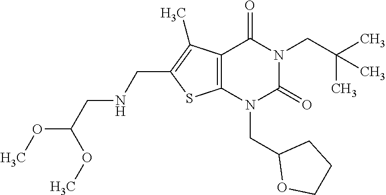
C12=C(N(CC3OCCC3)C(=O)N(CC(C)(C)C)C1=O)SC(CNCC(OC)OC)=C2C
